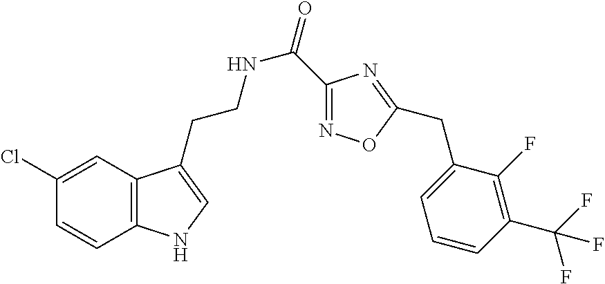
C12=C(C=C(Cl)C=C1)C(CCNC(=O)C1=NOC(CC3=CC=CC(C(F)(F)F)=C3F)=N1)=CN2
